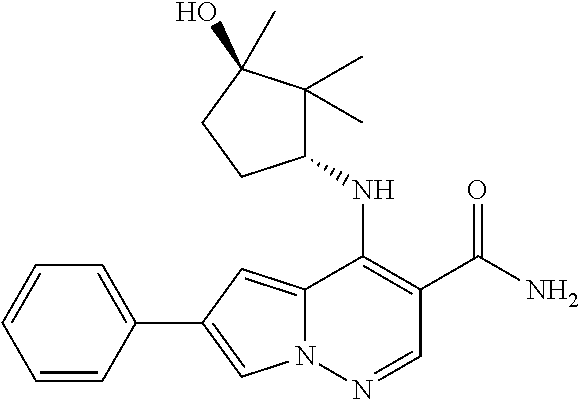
C1=CC(C2=CN3C(=C2)C(NC2C(C)(C)C(O)(C)CC2)=C(C(N)=O)C=N3)=CC=C1
